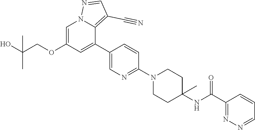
C1=C(OCC(O)(C)C)C=C(C2=CN=C(N3CCC(NC(C4=NN=CC=C4)=O)(C)CC3)C=C2)C2=C(C#N)C=NN12
